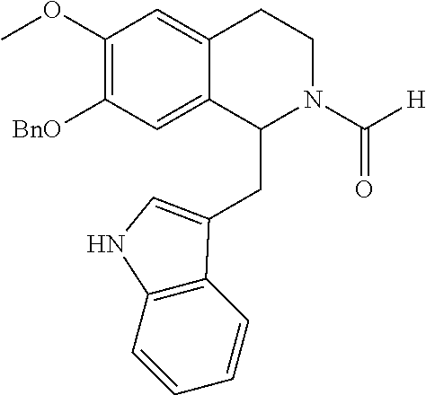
C1(OC)=C([BnO])C=C2C(=C1)CCN(C([H])=O)C2CC1=CNC2=C1C=CC=C2
